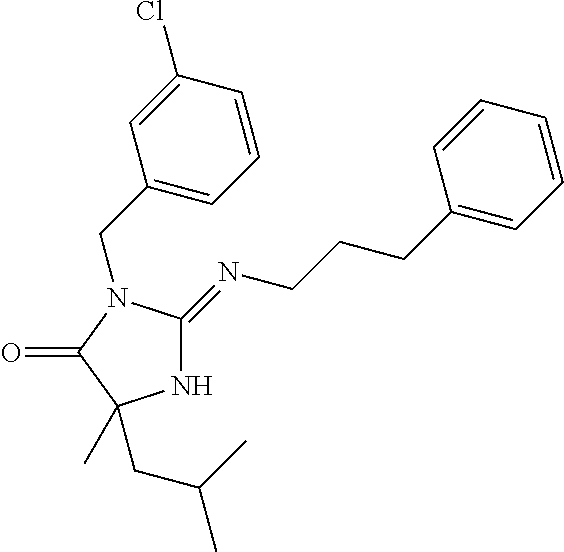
N1C(=NCCCC2=CC=CC=C2)N(CC2=CC=CC(Cl)=C2)C(=O)C1(C)CC(C)C
